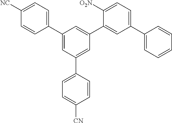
C1([NC])=CC=C(C2=CC(C3=CC=C([CN])C=C3)=CC(C3=CC(C4=CC=CC=C4)=CC=C3[O2N])=C2)C=C1
